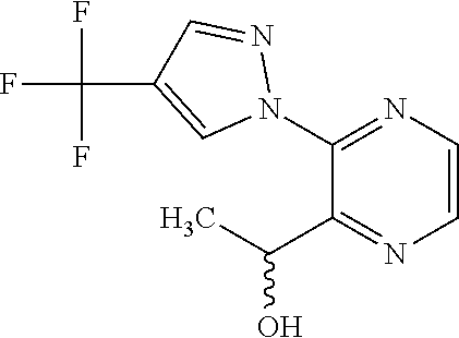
C1(C(C)O)=NC=CN=C1N1N=CC(C(F)(F)F)=C1
